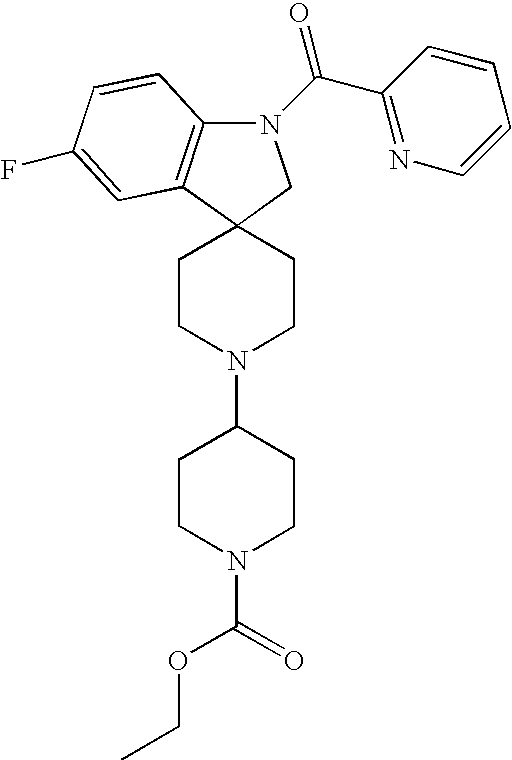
C1CN(C2CCN(C(=O)OCC)CC2)CCC12CN(C(C1=NC=CC=C1)=O)C1=C2C=C(F)C=C1
